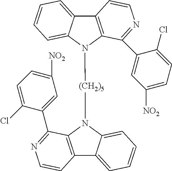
C12=C(N([(CH2)5]N3C4=C(C5=CC=CC=C35)C=CN=C4C3=CC([NO2])=CC=C3Cl)C3=CC=CC=C13)C(C1=CC([NO2])=CC=C1Cl)=NC=C2
